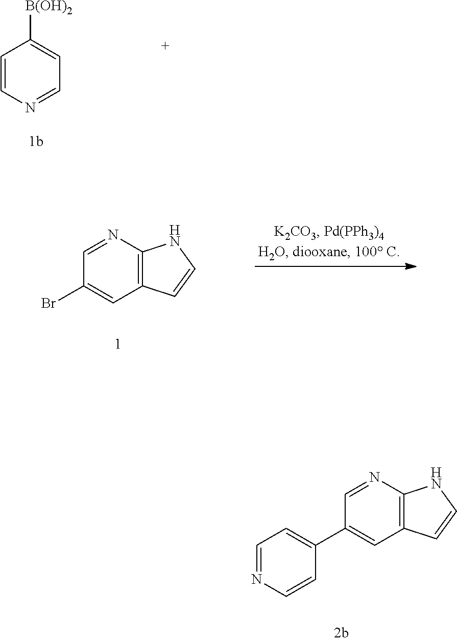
C1=NC2=C(C=C1C1=CC=NC=C1)C=CN2.C1=CN=CC=C1[B(OH)2].C1=NC2=C(C=C1Br)C=CN2
